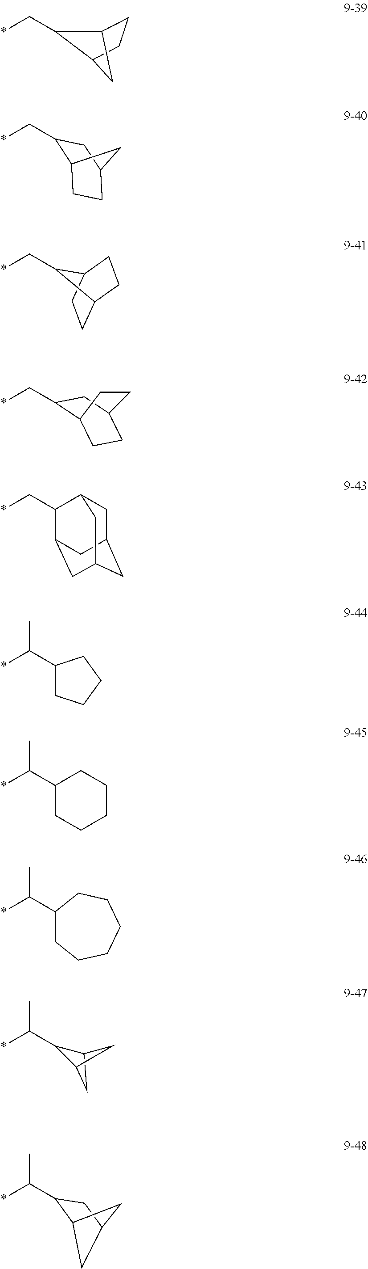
*CC1C2CCC1C2.*CC1C2CCC(C1)C2.*CC1C2CCC1CC2.C12CCC(CC1C*)CC2.*CC1C2CC3CC(CC1C3)C2.*C(C1C2CC1C2)C.*C(C1C2CC(C1)C2)C.*C(C1CCCC1)C.*C(C1CCCCC1)C.*C(C1CCCCCC1)C
